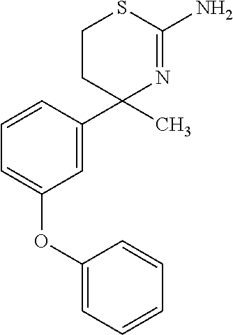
C1=CC(C2(C)N=C(N)SCC2)=CC(OC2=CC=CC=C2)=C1
